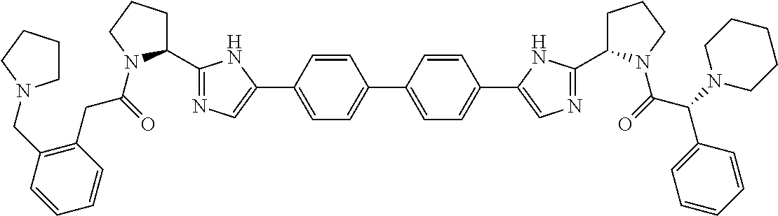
C1=CC(C2=CN=C(C3CCCN3C(=O)CC3=C(CN4CCCC4)C=CC=C3)N2)=CC=C1C1=CC=C(C2=CN=C(C3CCCN3C(C(C3=CC=CC=C3)N3CCCCC3)=O)N2)C=C1
